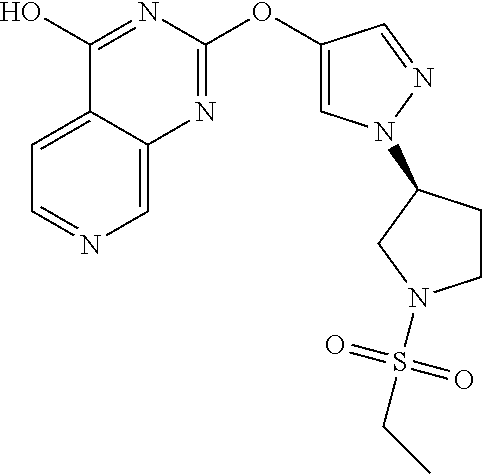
C1=C2C(=CC=N1)C(O)=NC(OC1=CN(C3CCN(S(CC)(=O)=O)C3)N=C1)=N2
